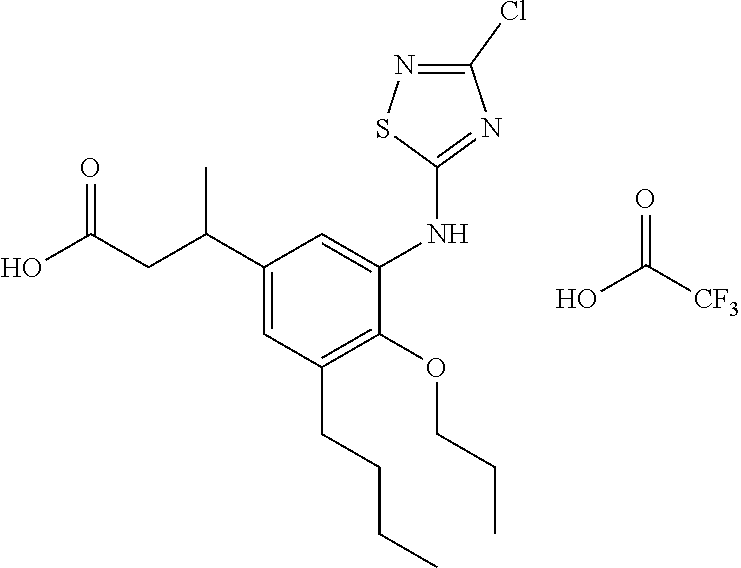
C1(C(CC(O)=O)C)=CC(CCCC)=C(OCCC)C(NC2=NC(Cl)=NS2)=C1.[CF3]C(O)=O
